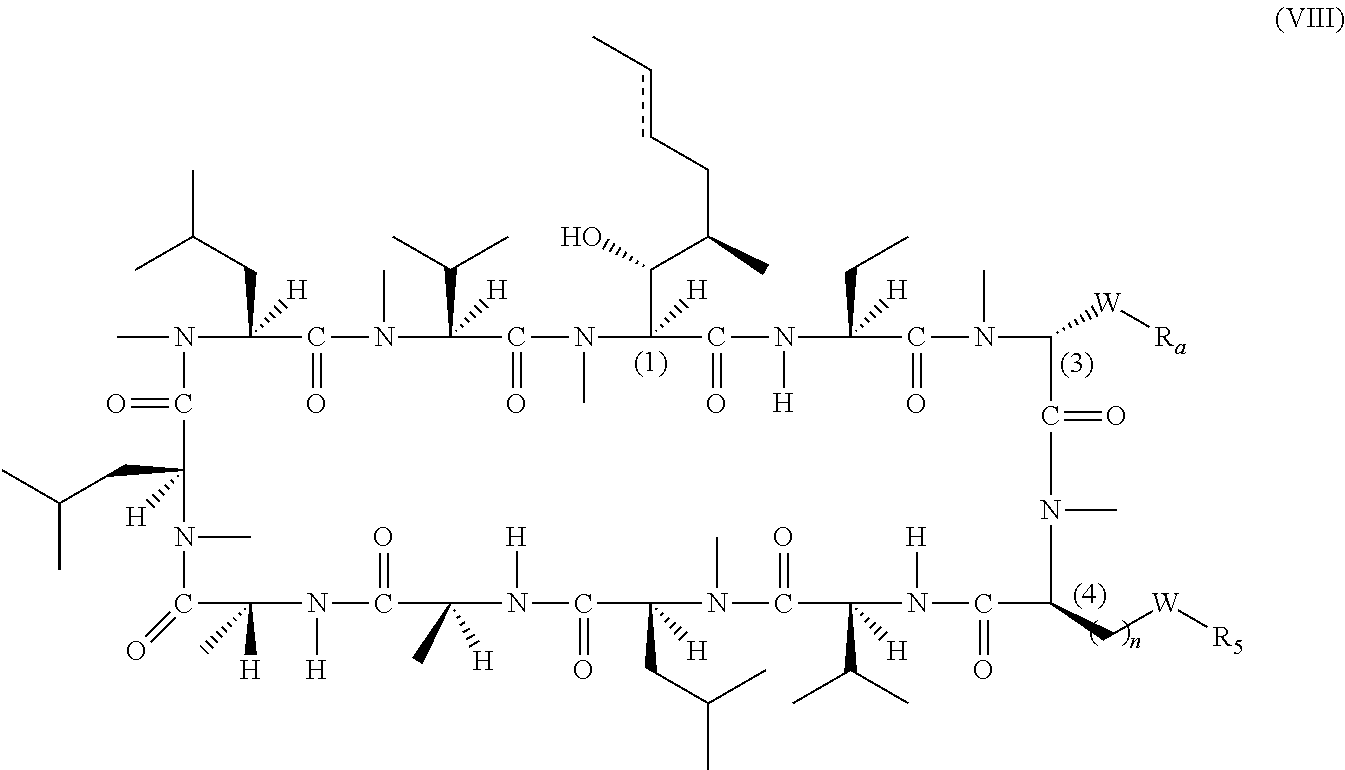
N1(C)C(CC(C)C)([H])C(=O)N(C)C(C(C)C)([H])C(=O)N(C)C(C(C(C)CccC)O)([H])C(=O)N([H])C([H])(CC)C(=O)N(C)C([W][Ra])C(=O)N(C)C(C[W][R5])C(=O)N([H])C(C(C)C)([H])C(=O)N(C)C(CC(C)C)([H])C(=O)N([H])C(C)([H])C(=O)N([H])C([H])(C)C(=O)N(C)C(CC(C)C)([H])C1=O
